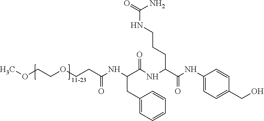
COCCOCCC(NC(CC1=CC=CC=C1)C(NC(C(=O)NC1=CC=C(CO)C=C1)CCCNC(N)=O)=O)=O
